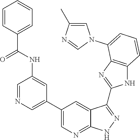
C1=NC=C(C2=CN=C3C(=C2)C(C2=NC4=C(N2)C=CC=C4N2C=C(C)N=C2)=NN3)C=C1NC(C1=CC=CC=C1)=O
